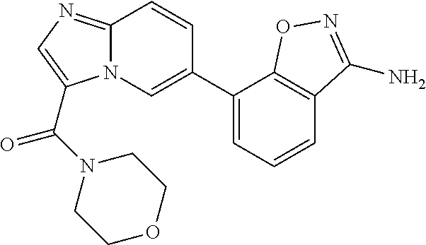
N12C(=NC=C1C(N1CCOCC1)=O)C=CC(C1=CC=CC3=C1ON=C3N)=C2
